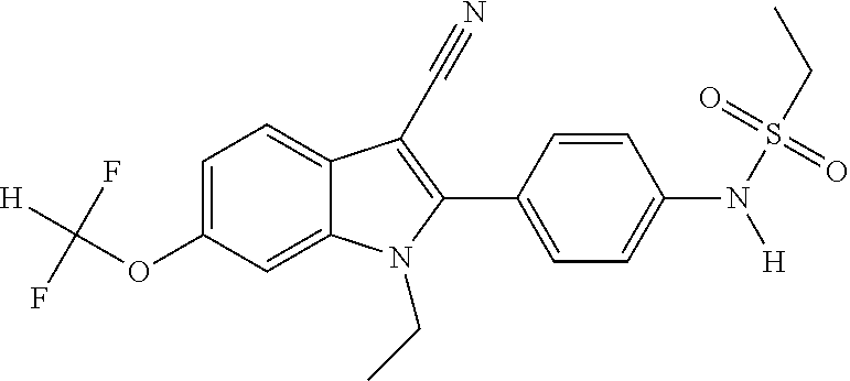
C1=C2C(=CC=C1OC([H])(F)F)C(C#N)=C(C1=CC=C(N(S(=O)(CC)=O)[H])C=C1)N2CC
